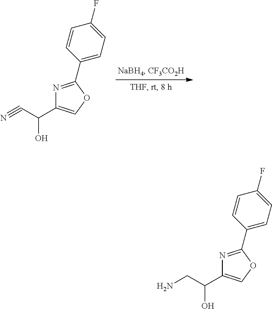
C1=CC(C2=NC(C(C#N)O)=CO2)=CC=C1F.C1=CC(C2=NC(C(CN)O)=CO2)=CC=C1F
